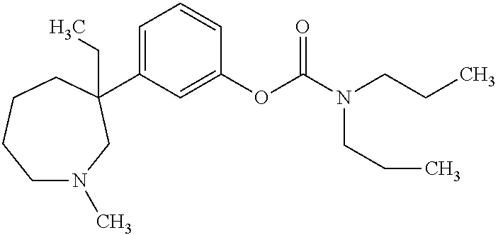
C1N(C)CC(C2=CC=CC(OC(N(CCC)CCC)=O)=C2)(CC)CCC1
